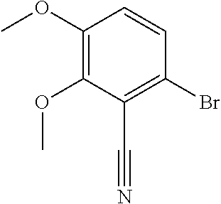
C1(Br)=C(C#N)C(OC)=C(OC)C=C1
